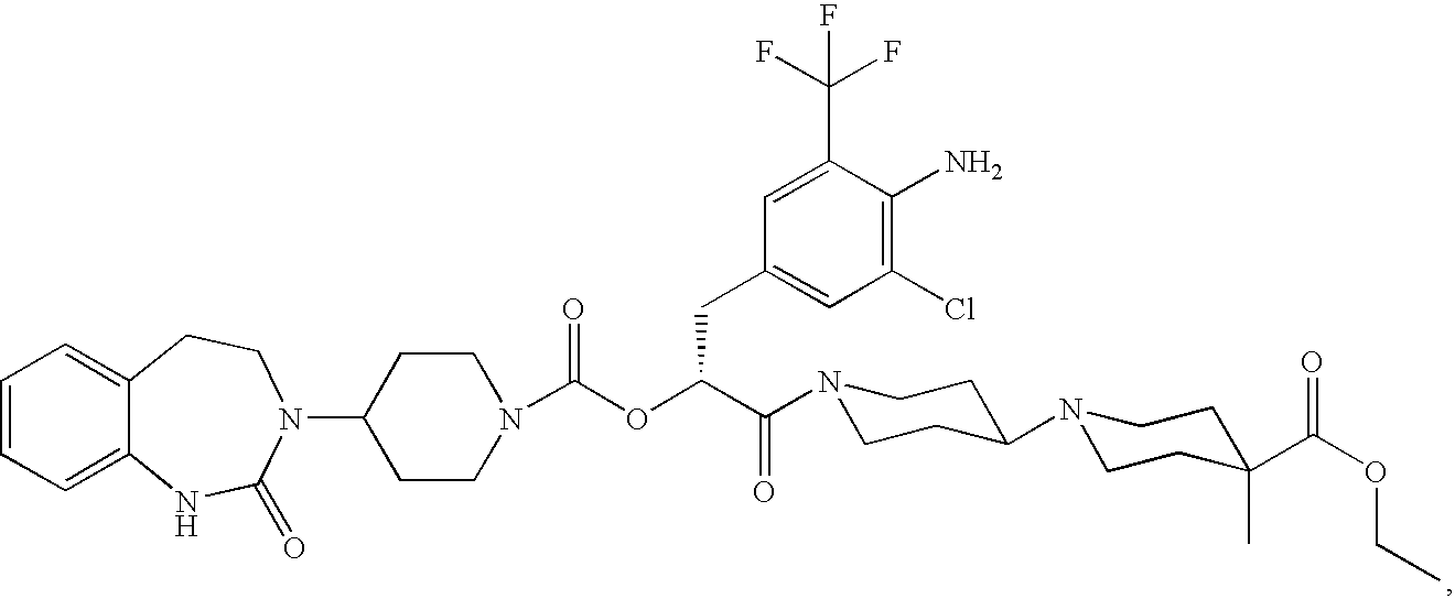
C1=CC=C2C(=C1)CCN(C1CCN(C(OC(C(=O)N3CCC(N4CCC(C(OCC)=O)(C)CC4)CC3)CC3=CC(Cl)=C(N)C(C(F)(F)F)=C3)=O)CC1)C(=O)N2
